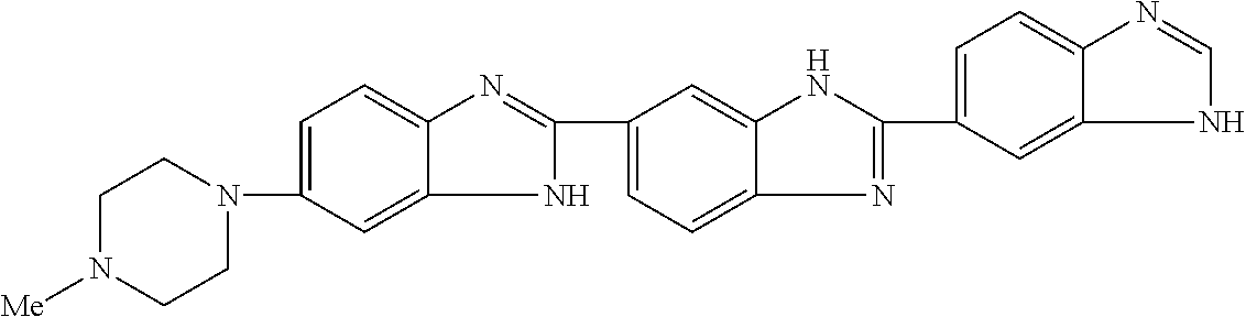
C1=C(N2CCN([Me])CC2)C=C2C(=C1)N=C(C1=CC=C3C(=C1)NC(C1=CC=C4C(=C1)NC=N4)=N3)N2
